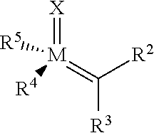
[X]=[M](=C([R3])[R2])([R4])[R5]
